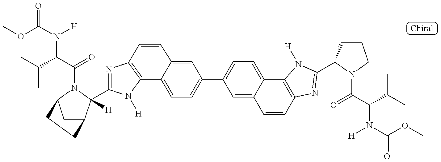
N1=C(C2([H])C3CC(N2C(=O)C(N([H])C(=O)OC)C(C)C)CC3)N([H])C2=C1C=CC1=CC(C3=CC=C4C(=C3)C=CC3=C4N([H])C(C4CCCN4C(=O)C(N([H])C(=O)OC)C(C)C)=N3)=CC=C21
